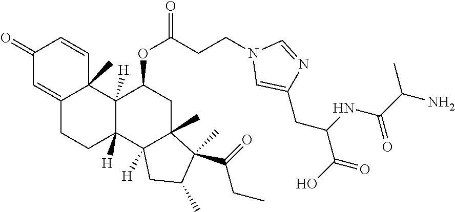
C1(=O)C=C2C(C)(C=C1)C1([H])C([H])(CC2)C2([H])C(C)(CC1OC(CCN1C=C(CC(C(O)=O)NC(C(C)N)=O)N=C1)=O)C(C)(C(=O)CC)C(C)C2
